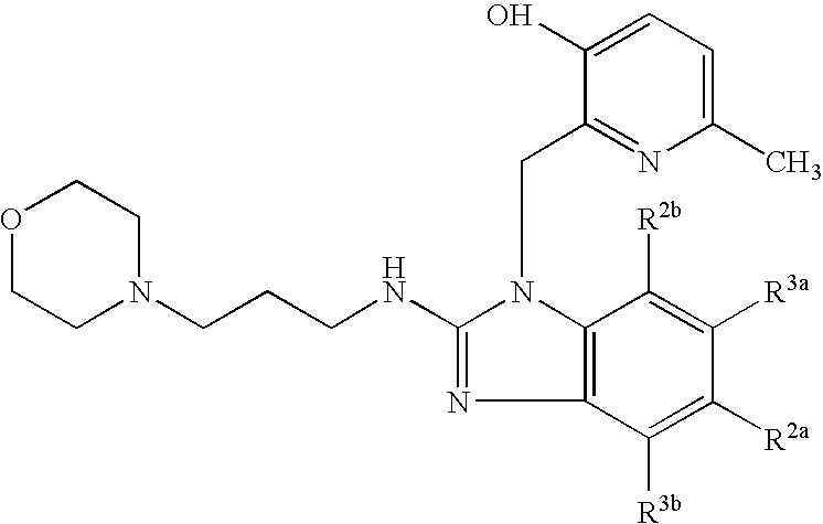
O1CCN(CCCNC2=NC3=C(N2CC2=NC(C)=CC=C2O)C([R2b])=C([R3a])C([R2a])=C3[R3b])CC1
